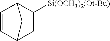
[Si(OCH3)2(Ot-Bu)]C1C2C=CC(C1)C2
